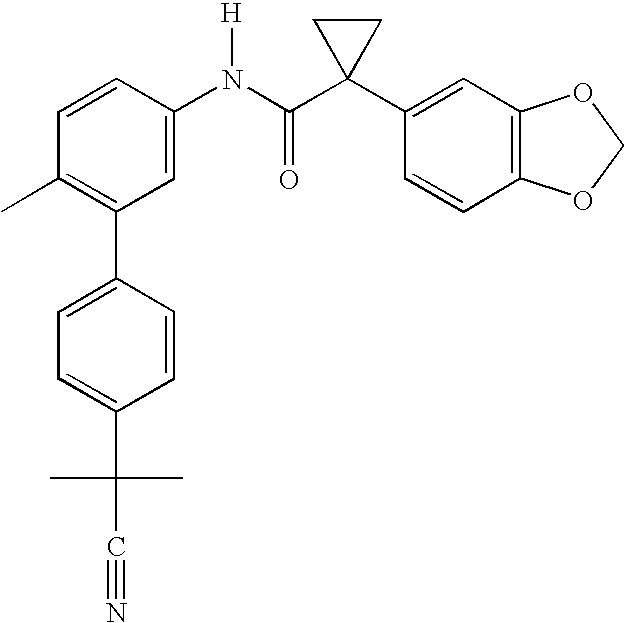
C1(N(C(C2(C3=CC4=C(C=C3)OCO4)CC2)=O)[H])=CC(C2=CC=C(C(C)(C#N)C)C=C2)=C(C)C=C1
